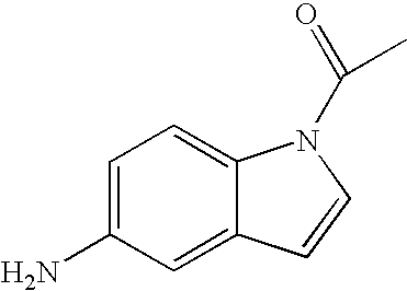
C1=C(N)C=C2C(=C1)N(C(=O)C)C=C2
